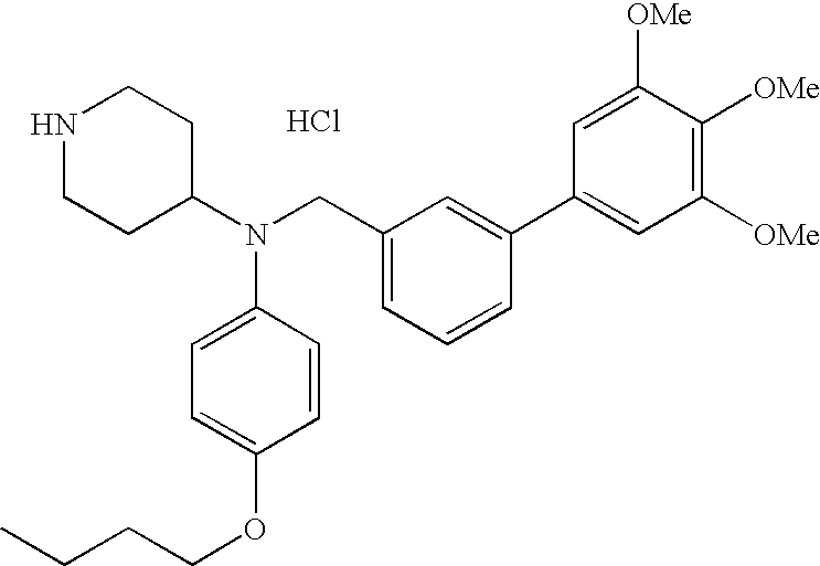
N1CCC(N(CC2=CC=CC(C3=CC([OMe])=C([OMe])C([OMe])=C3)=C2)C2=CC=C(OCCCC)C=C2)CC1.Cl
